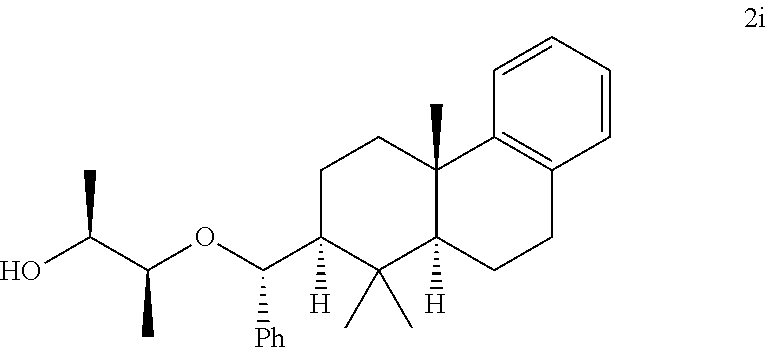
C1C(C(OC(C(O)C)C)[Ph])([H])C(C)(C)C2([H])C(C)(C1)C1=C(CC2)C=CC=C1
